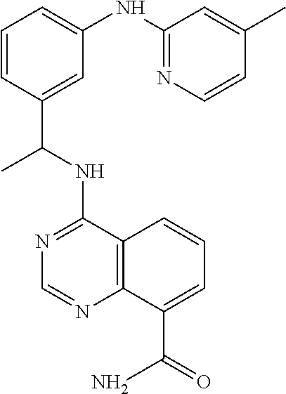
N1=C(NC(C2=CC(NC3=NC=CC(C)=C3)=CC=C2)C)C2=C(N=C1)C(C(=O)N)=CC=C2
